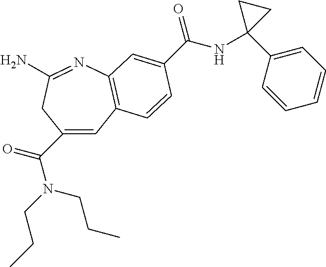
C(=O)(N(CCC)CCC)C1=CC2=C(N=C(N)C1)C=C(C(NC1(C3=CC=CC=C3)CC1)=O)C=C2
